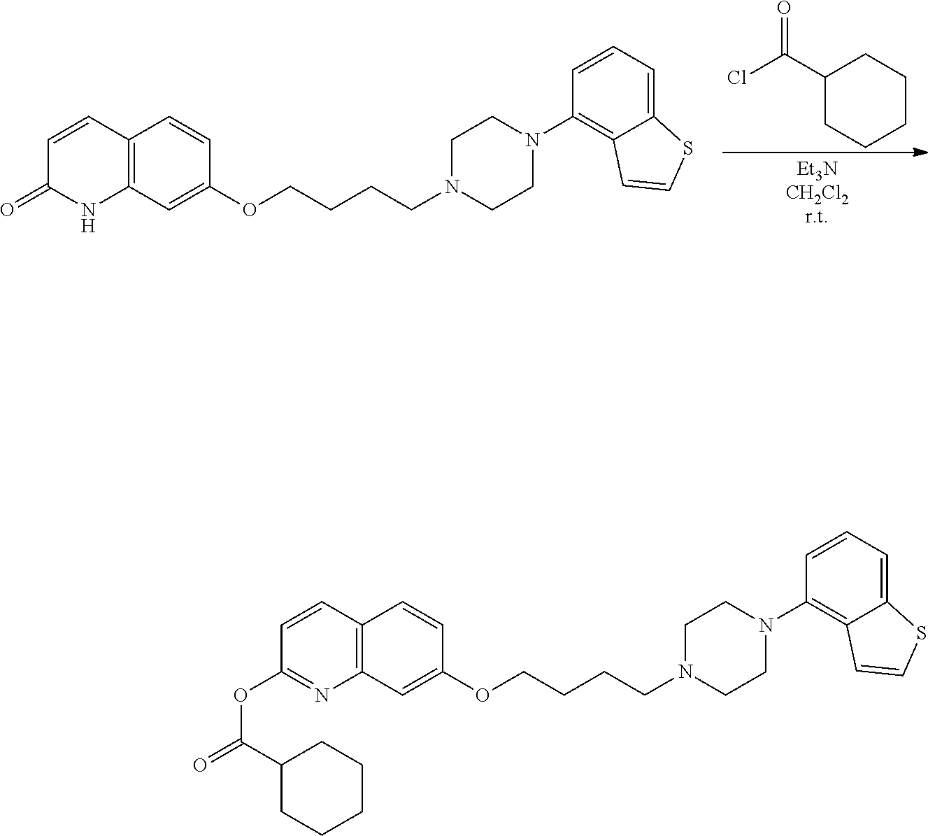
C1=CC(=O)NC2=C1C=CC(OCCCCN1CCN(C3=C4C(=CC=C3)SC=C4)CC1)=C2.ClC(C1CCCCC1)=O.C1=CC(OC(C2CCCCC2)=O)=NC2=C1C=CC(OCCCCN1CCN(C3=C4C(=CC=C3)SC=C4)CC1)=C2
